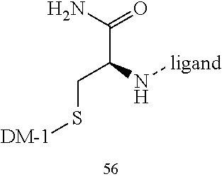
[DM-1]SCC(C(N)=O)N[ligand]
